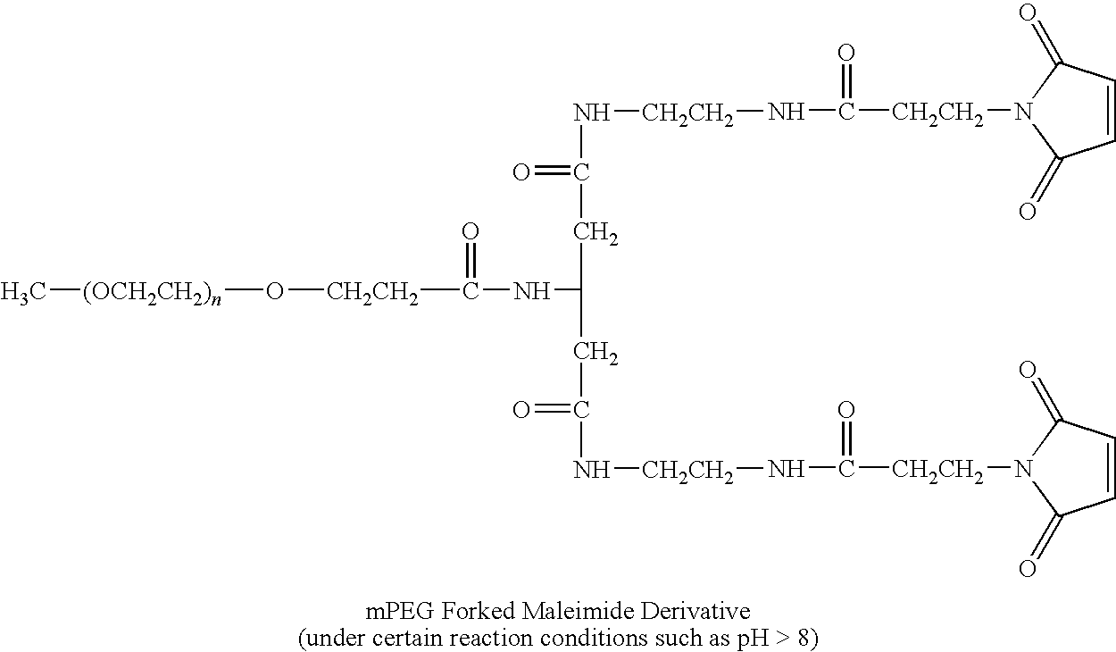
N1([CH2CH2]C(N[CH2CH2]NC(CC(NC([CH2CH2]O[(OCH2CH2)n]C)=O)CC(=O)N[CH2CH2]NC([CH2CH2]N2C(=O)C=CC2=O)=O)=O)=O)C(=O)C=CC1=O
